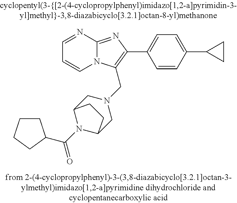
C1=NC2=NC(C3=CC=C(C4CC4)C=C3)=C(CN3CC4N(C(=O)C5CCCC5)C(C3)CC4)N2C=C1
